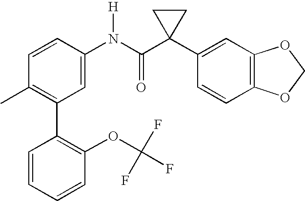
C1=CC(N(C(C2(C3=CC4=C(C=C3)OCO4)CC2)=O)[H])=CC(C2=C(OC(F)(F)F)C=CC=C2)=C1C
